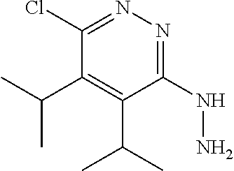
C1(NN)=NN=C(Cl)C(C(C)C)=C1C(C)C
